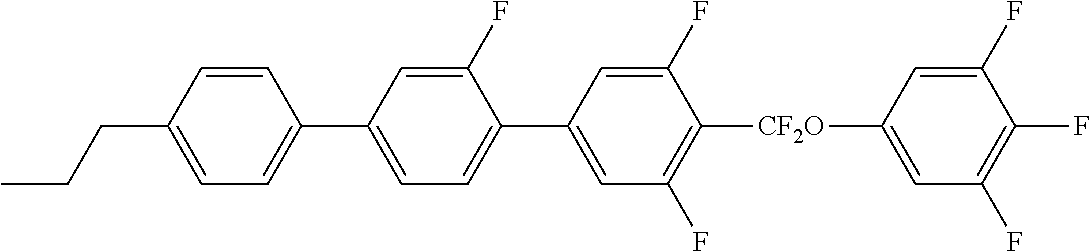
C1(C2=CC(F)=C([CF2O]C3=CC(F)=C(F)C(F)=C3)C(F)=C2)=CC=C(C2=CC=C(CCC)C=C2)C=C1F
